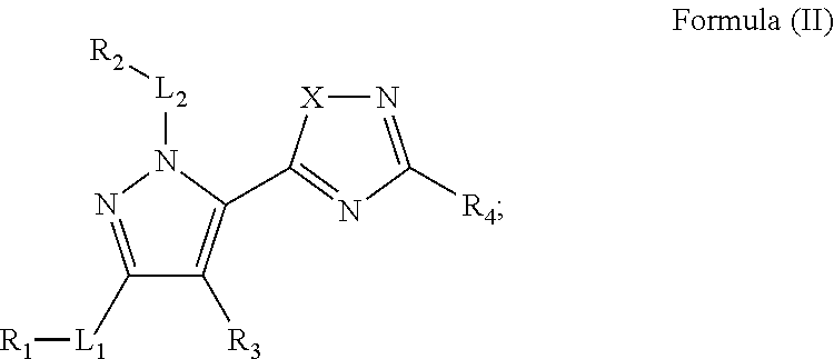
N1=C([R4])N=C(C2=C([R3])C([L1][R1])=NN2[L2][R2])[X]1
